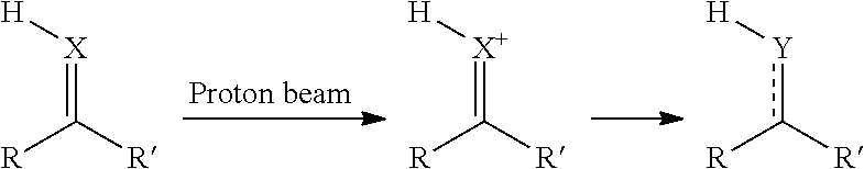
[H][X]=C([R])[R].[H][X+]=C([R])[R].[H][Y]c([R])[R]
